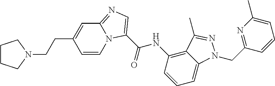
C(C1=CC2=NC=C(C(=O)NC3=C4C(=CC=C3)N(CC3=NC(C)=CC=C3)N=C4C)N2C=C1)CN1CCCC1
